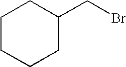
C1(CBr)CCCCC1
